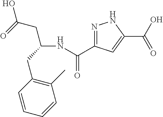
N1=C(C(NC(CC2=C(C)C=CC=C2)CC(=O)O)=O)C=C(C(O)=O)N1
